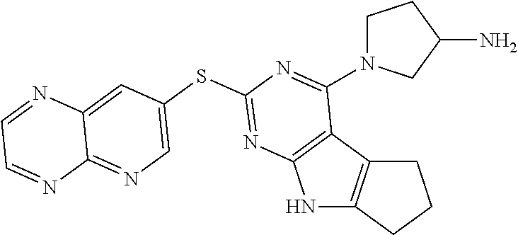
C1N(C2=NC(SC3=CN=C4C(=C3)N=CC=N4)=NC3=C2C2=C(N3)CCC2)CC(N)C1
